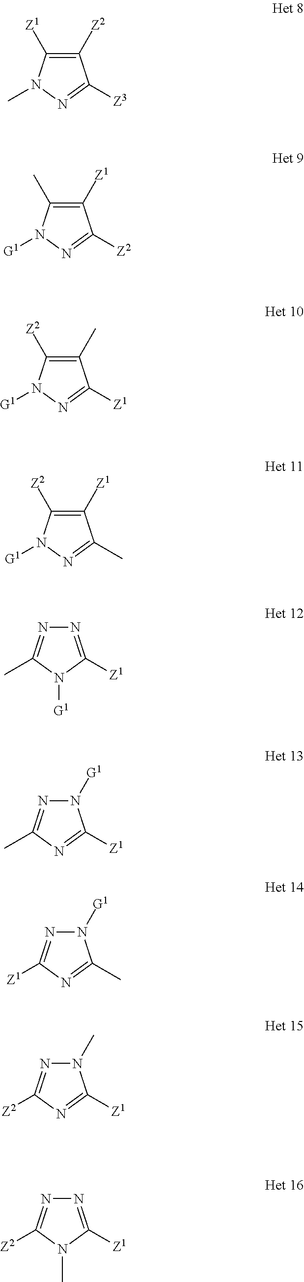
C1([Z2])=C([Z1])N(C)N=C1[Z3].C1([Z1])=C(C)N([G1])N=C1[Z2].C1(C)=C([Z2])N([G1])N=C1[Z1].C1([Z1])=C([Z2])N([G1])N=C1C.N1=C([Z1])N([G1])C(C)=N1.N1([G1])N=C(C)N=C1[Z1].N1([G1])N=C([Z1])N=C1C.N1(C)N=C([Z2])N=C1[Z1].N1=C([Z1])N(C)C([Z2])=N1
